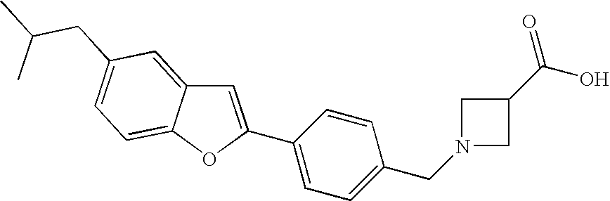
C1=C(C2=CC=C(CN3CC(C(O)=O)C3)C=C2)OC2=CC=C(CC(C)C)C=C12
